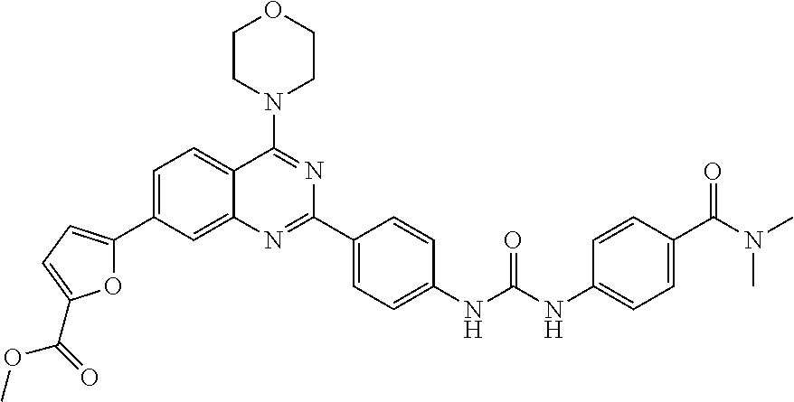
C1=C(C2=CC=C(C(=O)OC)O2)C=C2C(=C1)C(N1CCOCC1)=NC(C1=CC=C(NC(NC3=CC=C(C(N(C)C)=O)C=C3)=O)C=C1)=N2
